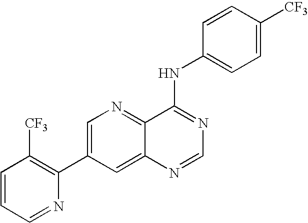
C1=CC=NC(C2=CN=C3C(=C2)N=CN=C3NC2=CC=C([CF3])C=C2)=C1[CF3]
